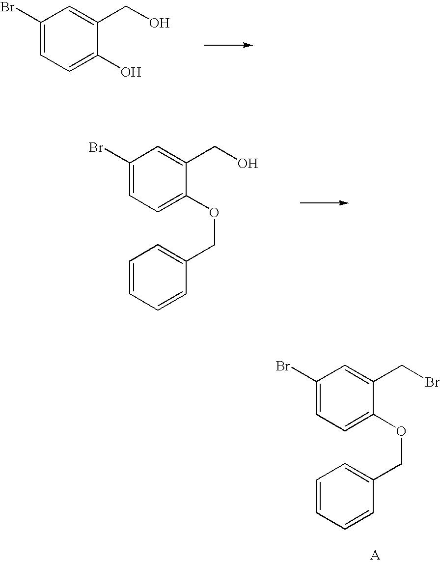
C1(Br)=CC=C(O)C(CO)=C1.C1(Br)=CC=C(OCC2=CC=CC=C2)C(CO)=C1.C1(Br)=CC=C(OCC2=CC=CC=C2)C(CBr)=C1
